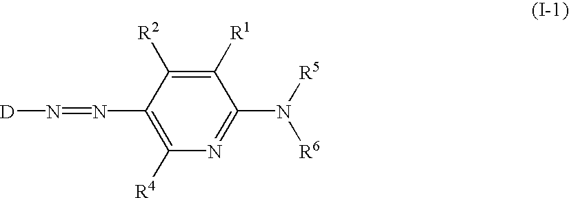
C1(N=N[D])=C([R4])N=C(N([R5])[R6])C([R1])=C1[R2]
